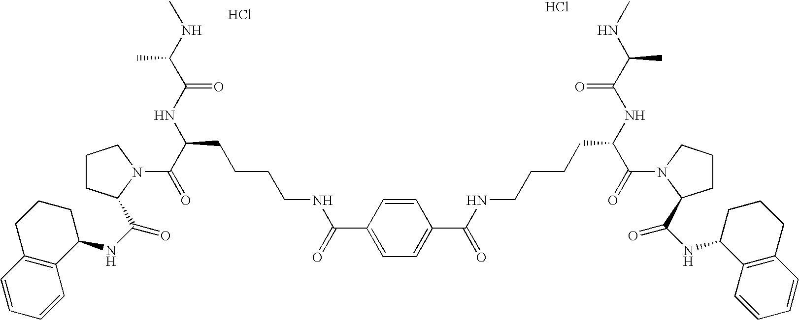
C1CC(C(NC2CCCC3=C2C=CC=C3)=O)N(C(C(CCCCNC(C2=CC=C(C(NCCCCC(C(N3C(C(NC4CCCC5=C4C=CC=C5)=O)CCC3)=O)NC(C(NC)C)=O)=O)C=C2)=O)NC(C(NC)C)=O)=O)C1.Cl.Cl
